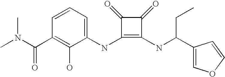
C(C1=C(O)C(NC2=C(NC(C3=COC=C3)CC)C(=O)C2=O)=CC=C1)(=O)N(C)C
